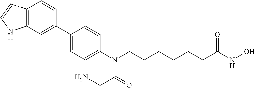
C1(C2=CC3=C(C=C2)C=CN3)=CC=C(N(CCCCCCC(NO)=O)C(CN)=O)C=C1
